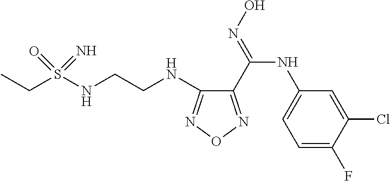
CCS(NCCNC1=NON=C1C(=NO)NC1=CC=C(F)C(Cl)=C1)(=O)=N
